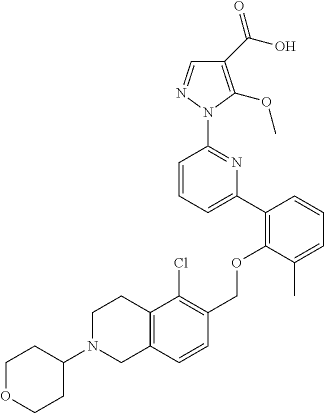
C1(C(O)=O)=C(OC)N(C2=NC(C3=C(OCC4=C(Cl)C5=C(C=C4)CN(C4CCOCC4)CC5)C(C)=CC=C3)=CC=C2)N=C1
